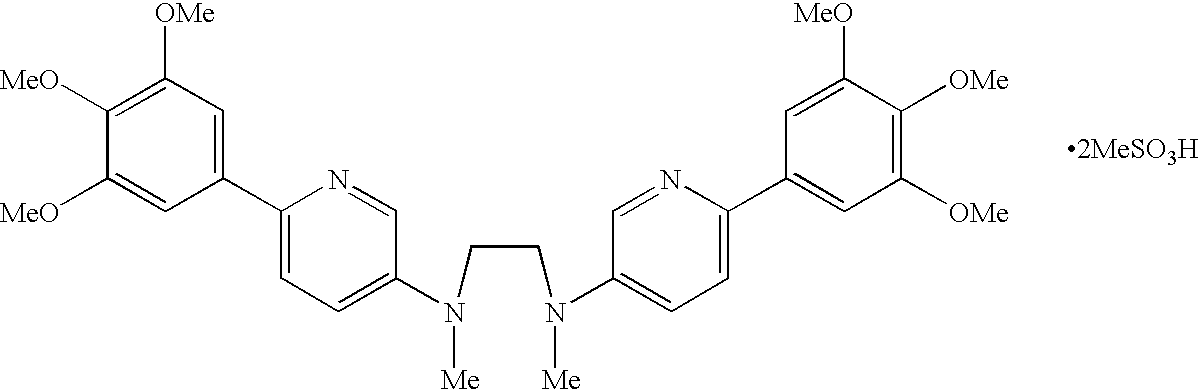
C1([MeO])=C([OMe])C=C(C2=CC=C(N(CCN(C3=CC=C(C4=CC([OMe])=C([OMe])C([MeO])=C4)N=C3)[Me])[Me])C=N2)C=C1[MeO]
